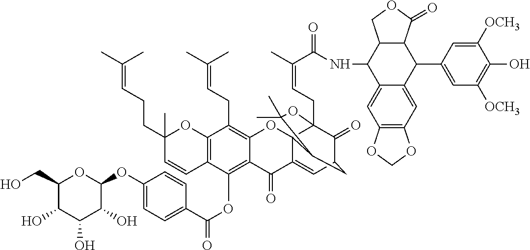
C12=C(OC(C3=CC=C(OC4OC(CO)C(O)C(O)C4O)C=C3)=O)C3=C(C(CC=C(C)C)=C1OC14C(=CC5C(=O)C1(CC=C(C)C(=O)NC1C6=CC7=C(C=C6C(C6=CC([OCH3])=C(O)C([OCH3])=C6)C6C1COC6=O)OCO7)OC(C)(C)C4C5)C2=O)OC(C)(CCC=C(C)C)C=C3
